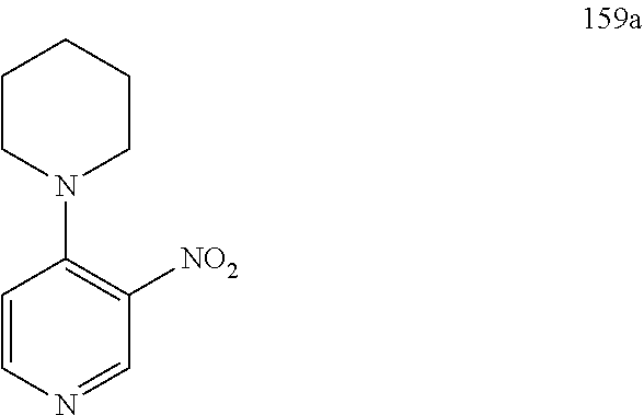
C1=CN=CC([NO2])=C1N1CCCCC1
